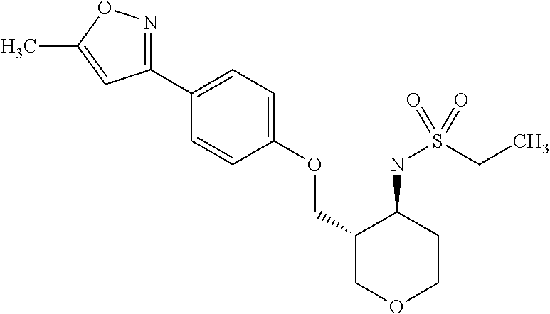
C1(C2=CC=C(OCC3COCCC3NS(CC)(=O)=O)C=C2)=NOC(C)=C1
